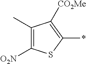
C1([O2N])=C(C)C([CO2Me])=C(*)S1
